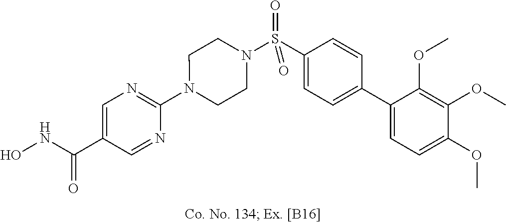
N1(C2=NC=C(C(NO)=O)C=N2)CCN(S(C2=CC=C(C3=CC=C(OC)C(OC)=C3OC)C=C2)(=O)=O)CC1
